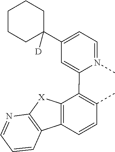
C1=N(C)C(C2=C(C)C=CC3=C2[X]C2=C3C=CC=N2)=CC(C2([D])CCCCC2)=C1
